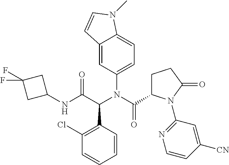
C1(Cl)=C(C(C(NC2CC(F)(F)C2)=O)N(C(C2CCC(=O)N2C2=NC=CC([CN])=C2)=O)C2=CC=C3C(=C2)C=CN3C)C=CC=C1
